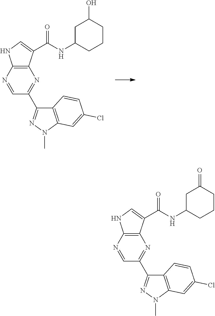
N1=CC(C2=NN(C)C3=C2C=CC(Cl)=C3)=NC2=C1NC=C2C(NC1CCCC(=O)C1)=O.N1=CC(C2=NN(C)C3=C2C=CC(Cl)=C3)=NC2=C1NC=C2C(NC1CCCC(O)C1)=O
